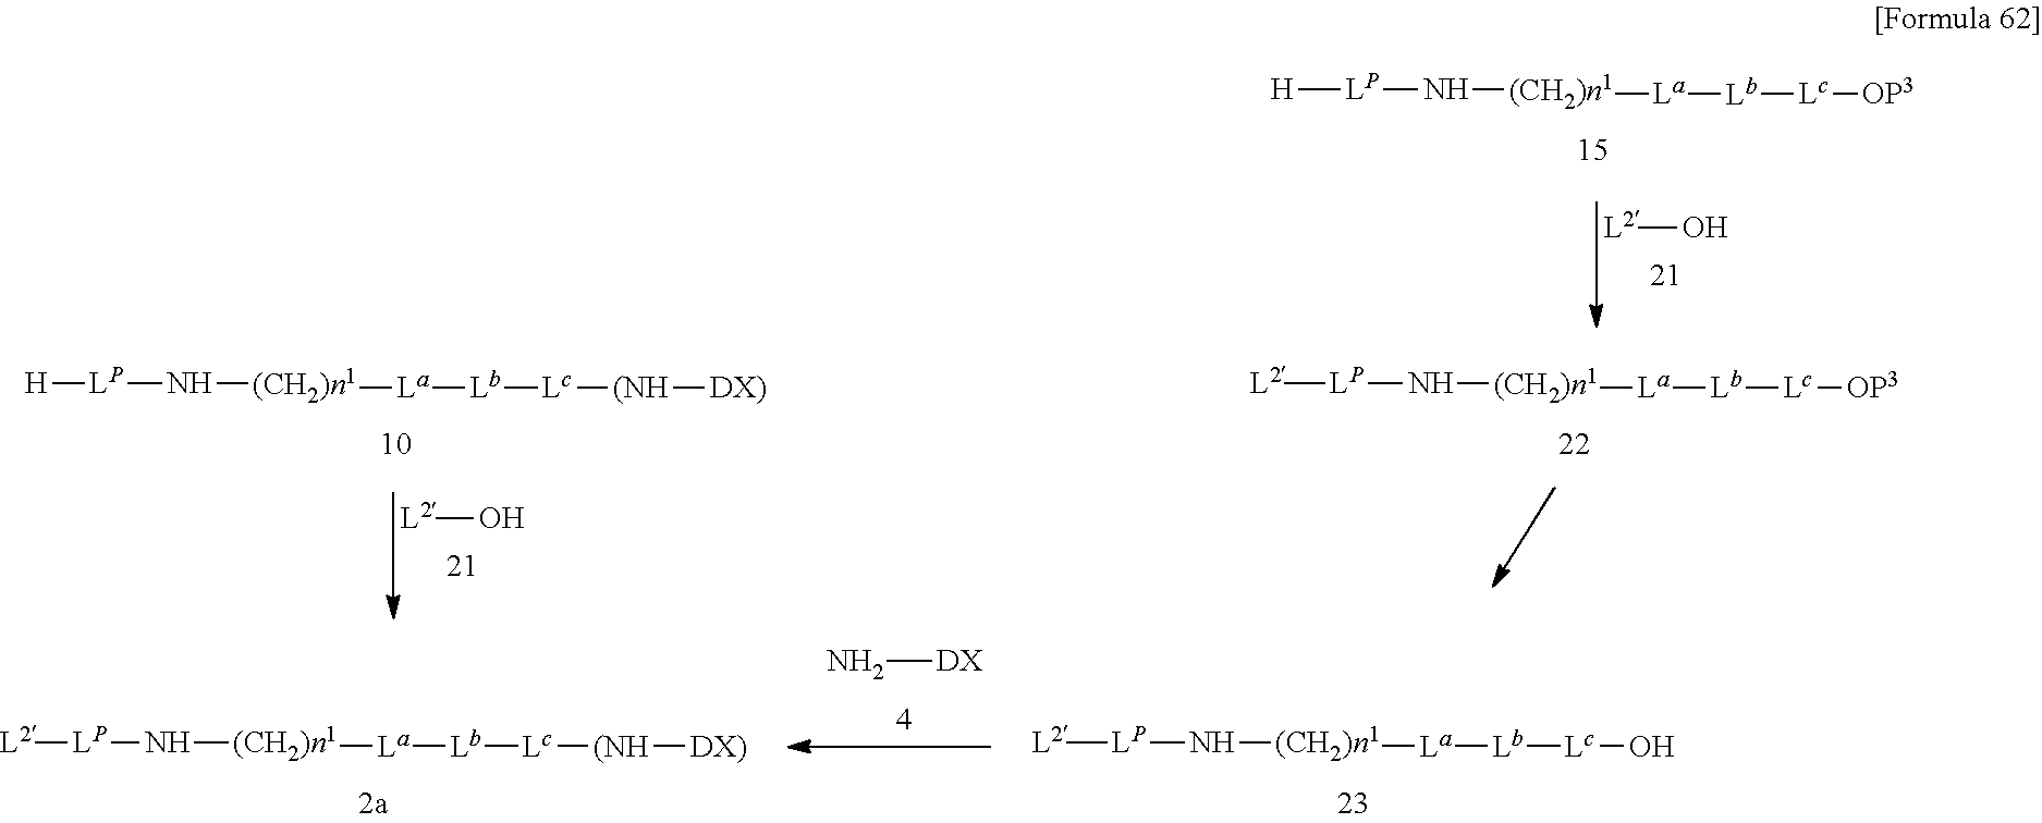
[L2]O.[(CH2)n1]([La][Lb][Lc][OP3])N[LP][H].[(CH2)n1]([La][Lb][Lc][(NH][DX)])N[LP][H].[L2]O.[(CH2)n1]([La][Lb][Lc][OP3])N[LP][L2].[L2][LP]N[(CH2)n1][La][Lb][Lc][(NH][DX)].N[DX].[(CH2)n1]([La][Lb][Lc]O)N[LP][L2]
